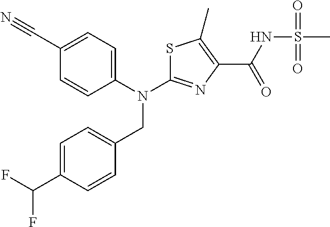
C1(C#N)=CC=C(N(CC2=CC=C(C(F)F)C=C2)C2=NC(C(NS(C)(=O)=O)=O)=C(C)S2)C=C1
